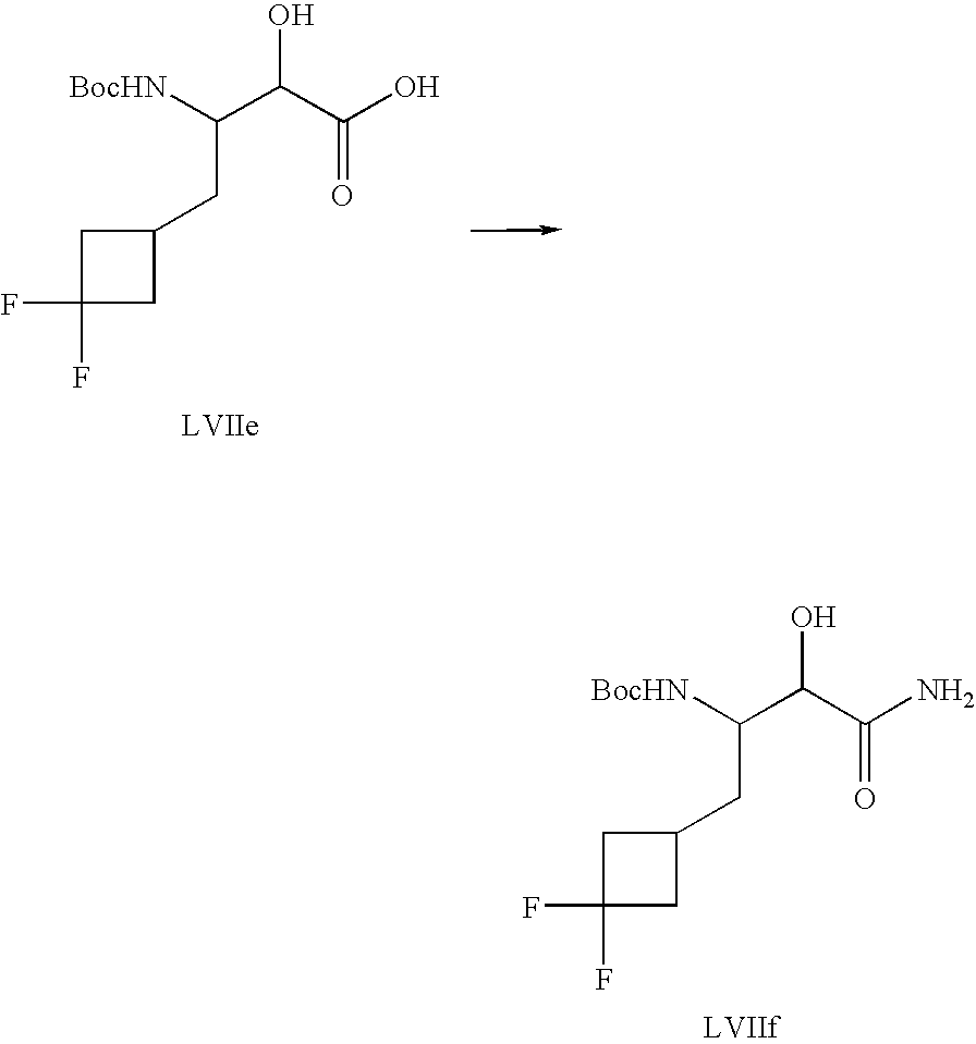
C1C(F)(F)CC1CC([BocHN])C(C(N)=O)O.C1C(F)(F)CC1CC([BocHN])C(C(O)=O)O
